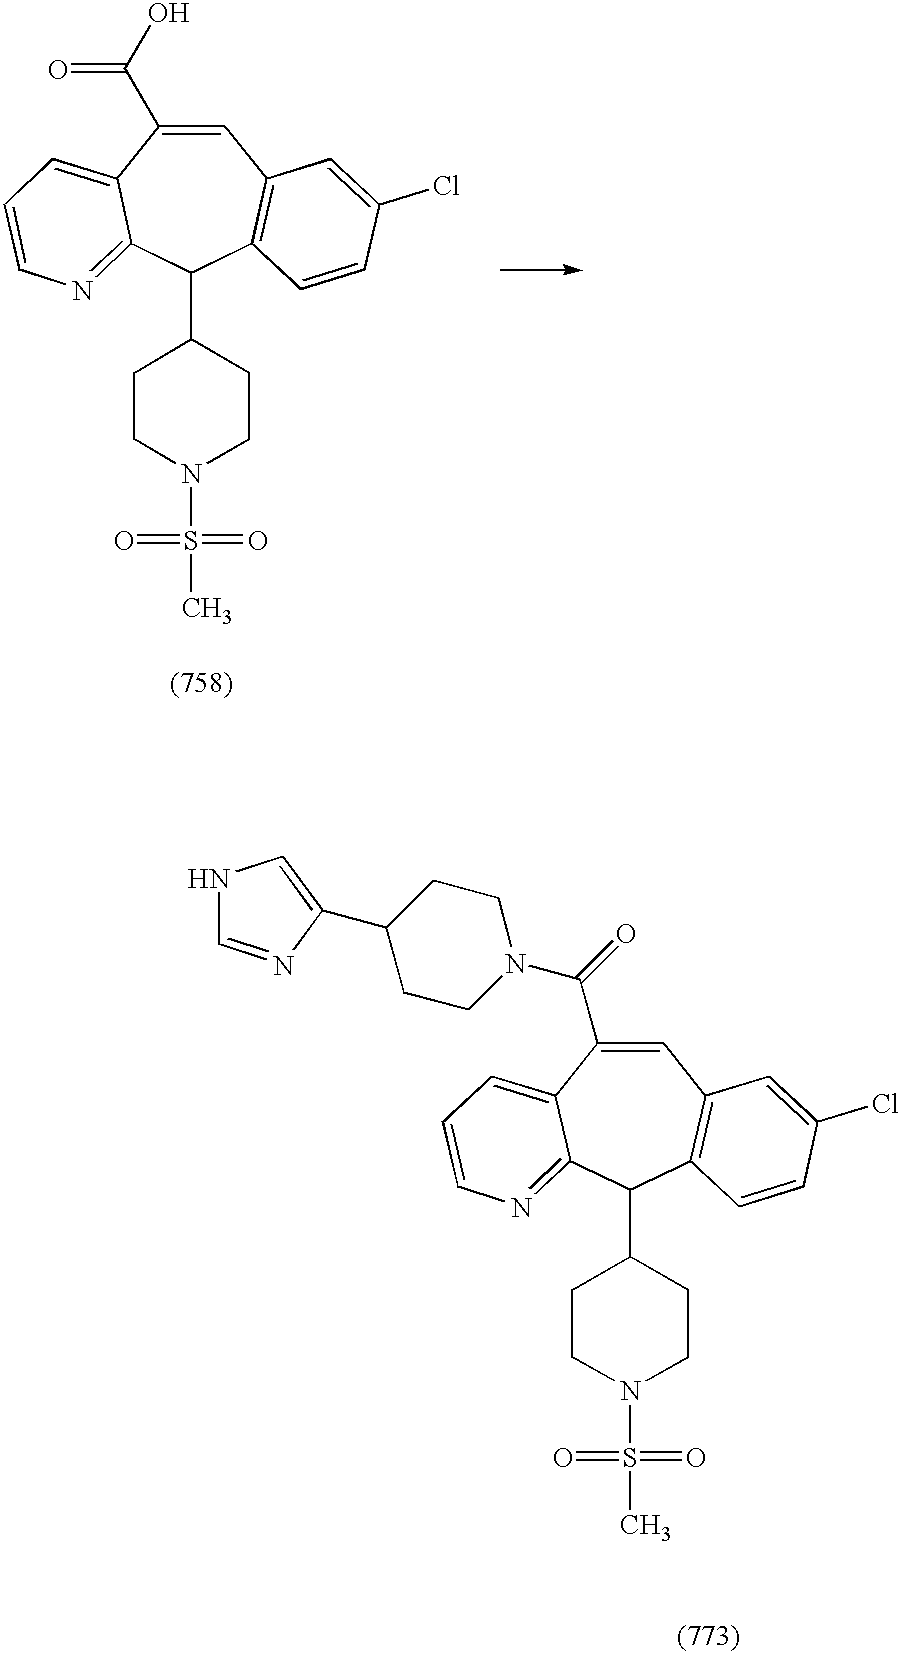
C1=C(C(O)=O)C2=CC=CN=C2C(C2CCN(S(C)(=O)=O)CC2)C2=C1C=C(Cl)C=C2.C1=C(C(N2CCC(C3=CNC=N3)CC2)=O)C2=CC=CN=C2C(C2CCN(S(C)(=O)=O)CC2)C2=C1C=C(Cl)C=C2
